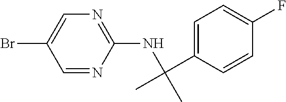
C1=NC(NC(C2=CC=C(F)C=C2)(C)C)=NC=C1Br
